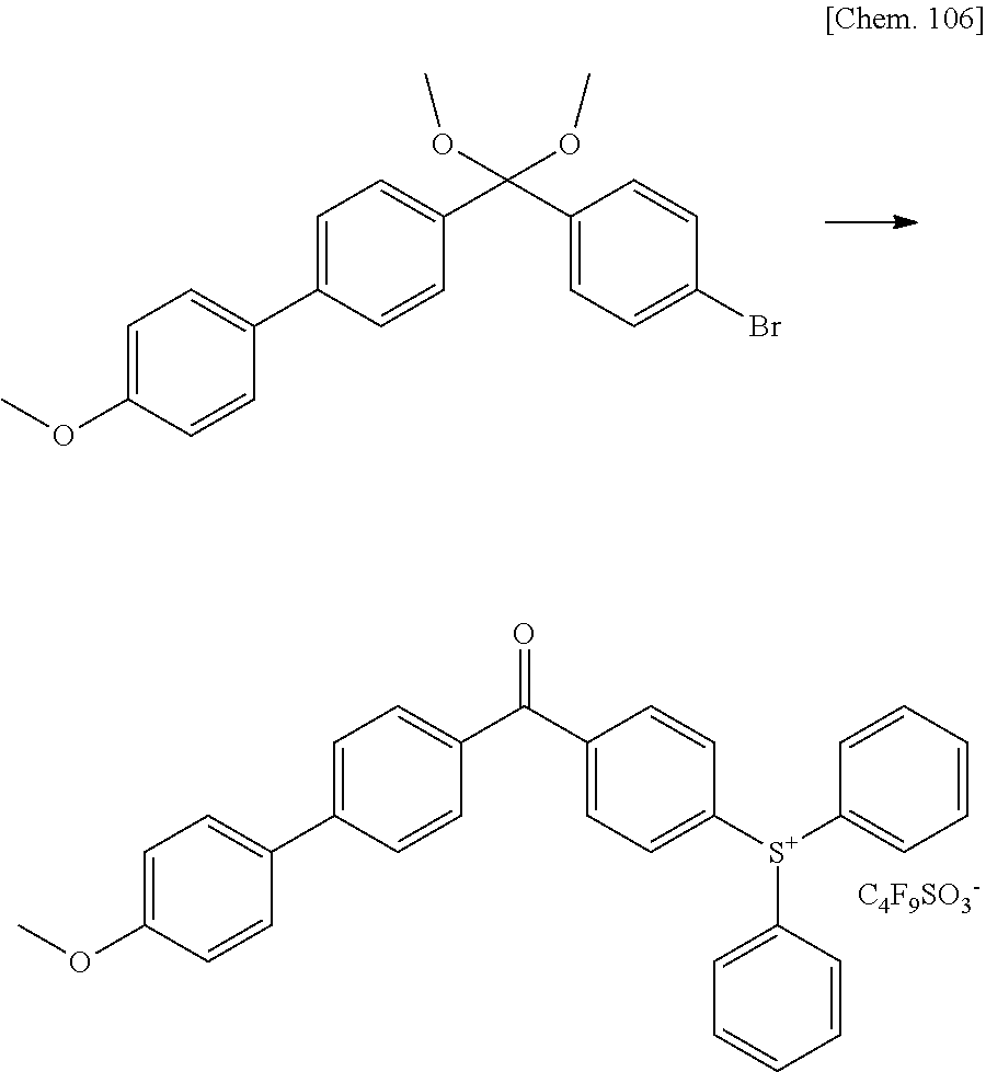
C1(C2=CC=C(C(C3=CC=C(Br)C=C3)(OC)OC)C=C2)=CC=C(OC)C=C1.C1(C2=CC=C(C(C3=CC=C([S+](C4=CC=CC=C4)C4=CC=CC=C4)C=C3)=O)C=C2)=CC=C(OC)C=C1.[C4F9SO3-]
